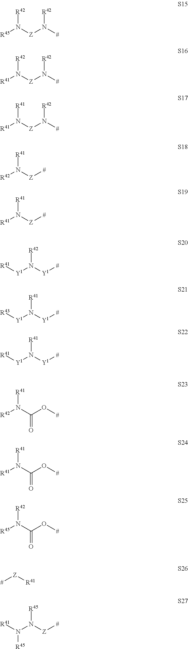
[R45]N([Z]N([#])[R42])[R42].[R41]N([Z]N([#])[R42])[R42].[R41]N([Z]N([#])[R42])[R41].[R42]N([Z][#])[R41].[R41]N([Z][#])[R41].[R41][Y1]N([Y1][#])[R42].[R43][Y1]N([Y1][#])[R41].[R41][Y1]N([Y1][#])[R41].[R42]N(C(O[#])=O)[R41].[R41]N(C(O[#])=O)[R41].[R45]N(C(O[#])=O)[R42].[#][Z][R41].[R41]N(N([Z][#])[R45])[R45]
